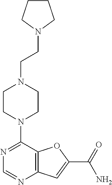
N1=C(N2CCN(CCN3CCCC3)CC2)C2=C(N=C1)C=C(C(=O)N)O2
